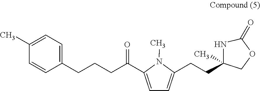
C1=C(C(CCCC2=CC=C(C)C=C2)=O)N(C)C(CCC2(C)NC(=O)OC2)=C1
